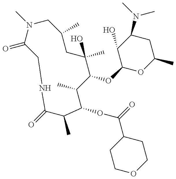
O=C1N(C)CC(C)CC(O)(C)C(OC2OC(C)CC(N(C)C)C2O)C(C)C(OC(C2CCOCC2)=O)C(C)C(=O)NC1
